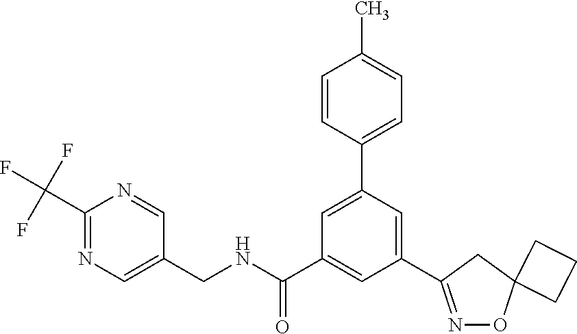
C1(CNC(C2=CC(C3=NOC4(C3)CCC4)=CC(C3=CC=C(C)C=C3)=C2)=O)=CN=C(C(F)(F)F)N=C1
